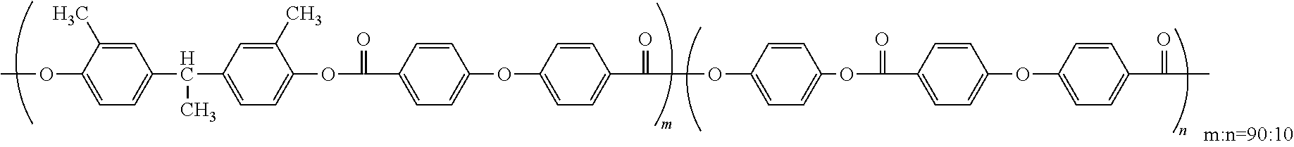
COC1=CC=C(C(C2=CC=C(OC(=O)C3=CC=C(OC4=CC=C(C(=O)OC5=CC=C(OC(=O)C6=CC=C(OC7=CC=C(C(=O)C)C=C7)C=C6)C=C5)C=C4)C=C3)C(C)=C2)C)C=C1C
